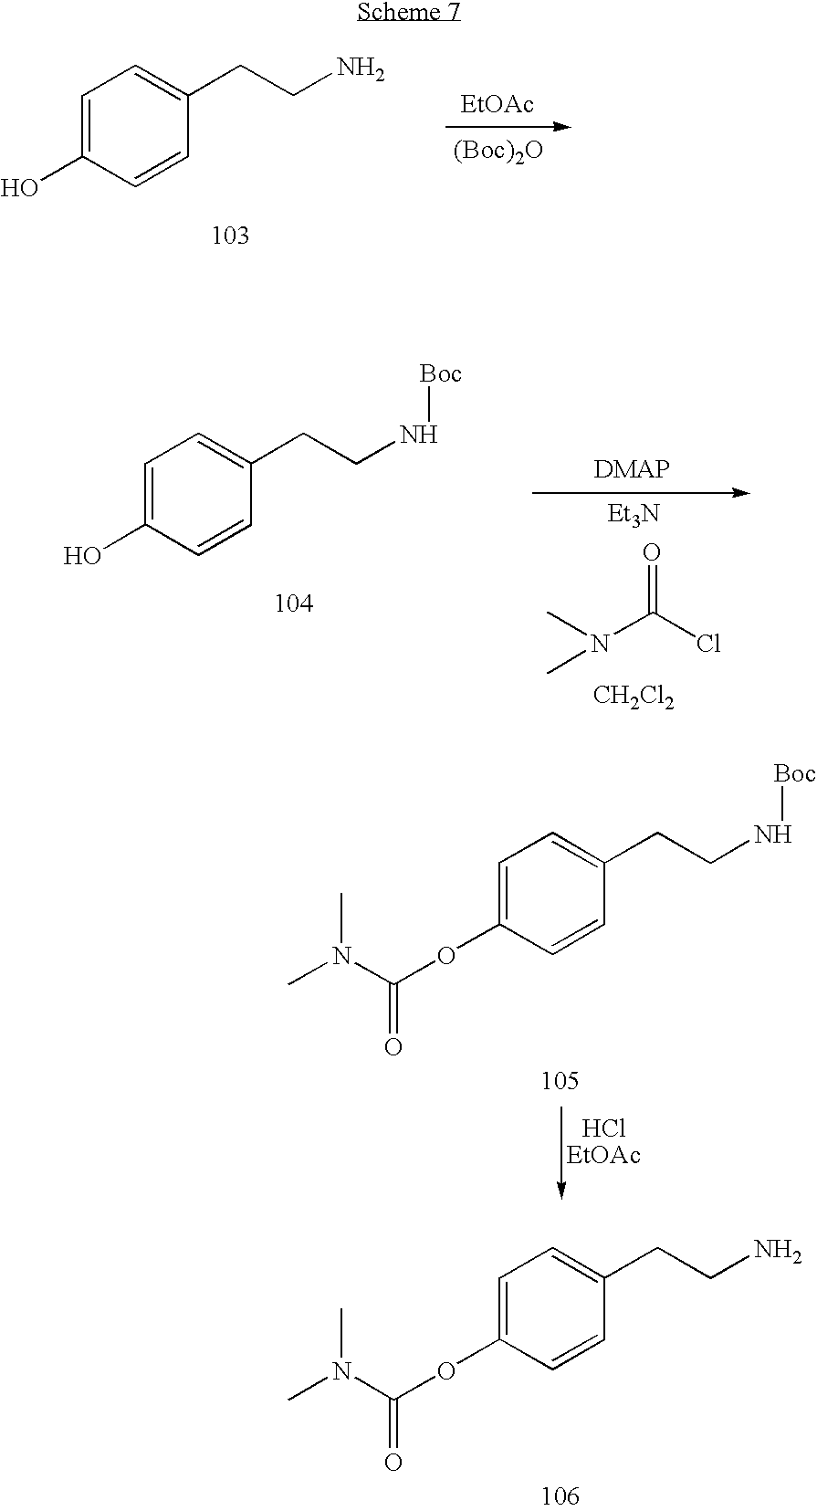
C1=C(O)C=CC(CCN)=C1.[EtOAc].[(Boc)2O].CN(C(Cl)=O)C.[Et3N].[CH2Cl2].C1=C(O)C=CC(CCN[Boc])=C1.C1=C(OC(=O)N(C)C)C=CC(CCN[Boc])=C1.C1=C(OC(=O)N(C)C)C=CC(CCN)=C1
